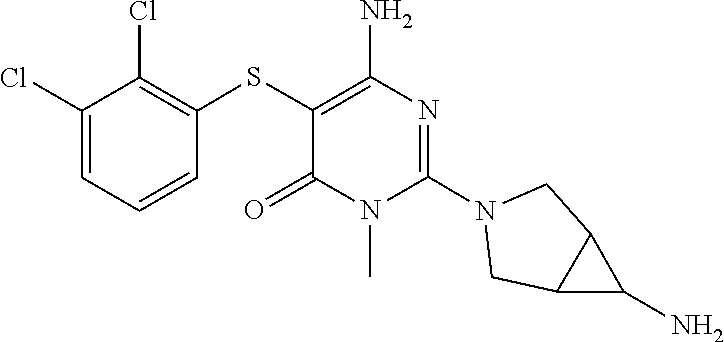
N1(C2=NC(N)=C(SC3=C(Cl)C(Cl)=CC=C3)C(=O)N2C)CC2C(C1)C2N
